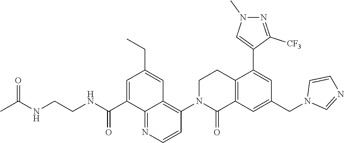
C12=C(C=C(CN3C=NC=C3)C=C1C1=CN(C)N=C1[CF3])C(=O)N(C1=C3C(=NC=C1)C(C(NCCNC(C)=O)=O)=CC(CC)=C3)CC2
